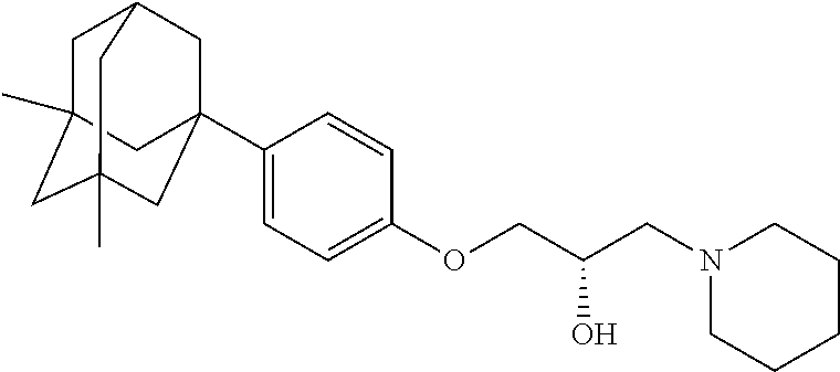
C1C2(C)CC3(C)CC(C4=CC=C(OCC(CN5CCCCC5)O)C=C4)(CC1C3)C2
